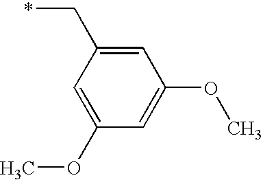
C1(OC)=CC(C*)=CC(OC)=C1
